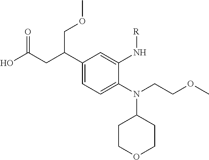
C1(N(C2CCOCC2)CCOC)=CC=C(C(CC(O)=O)COC)C=C1N[R]
